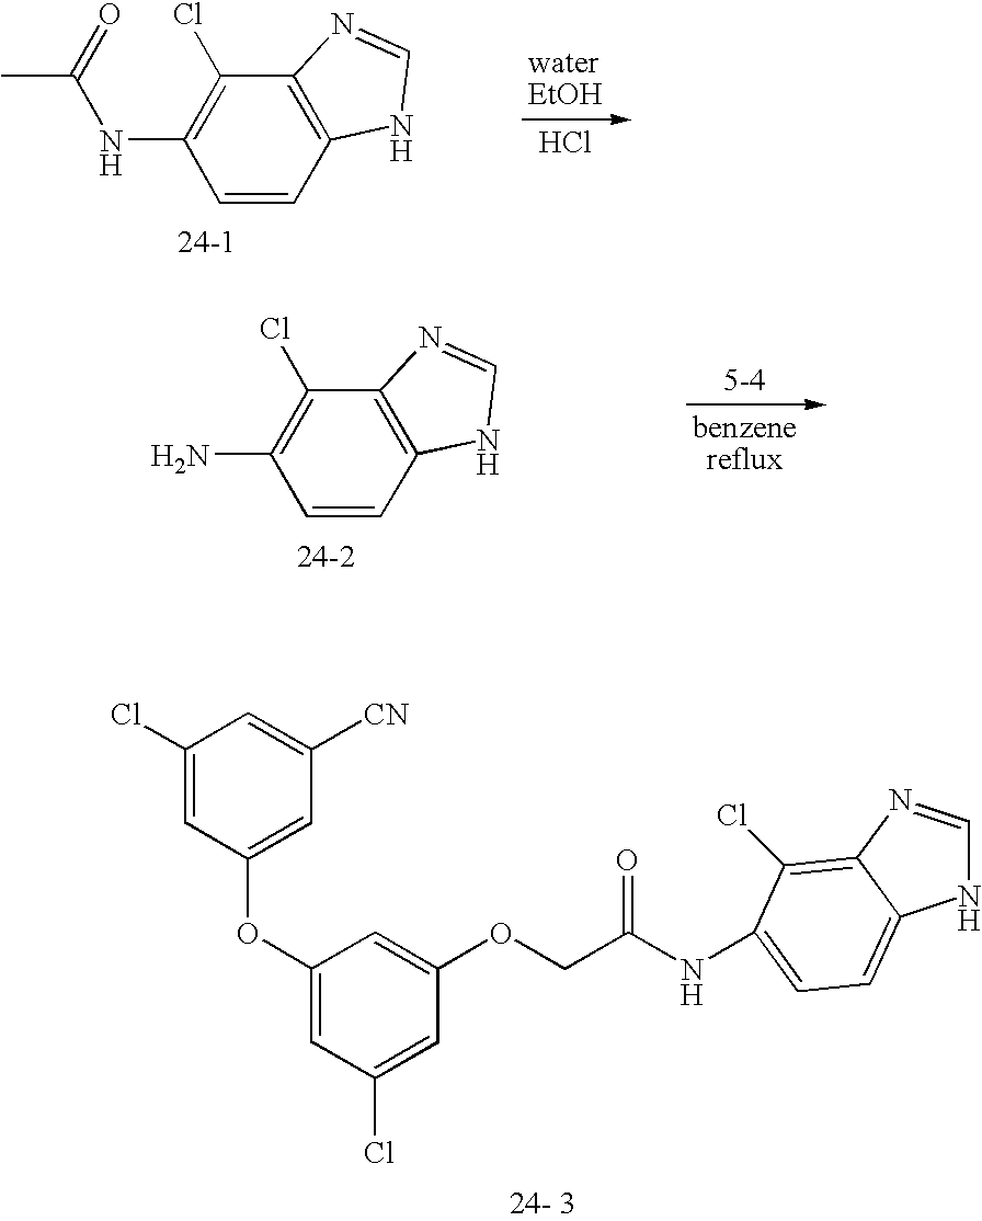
C1(Cl)=CC(OC2=CC(Cl)=CC(OCC(=O)NC3=CC=C4NC=NC4=C3Cl)=C2)=CC([CN])=C1.C1=CC2=C(C(Cl)=C1NC(=O)C)N=CN2.Cl.C1=CC2=C(C(Cl)=C1N)N=CN2
